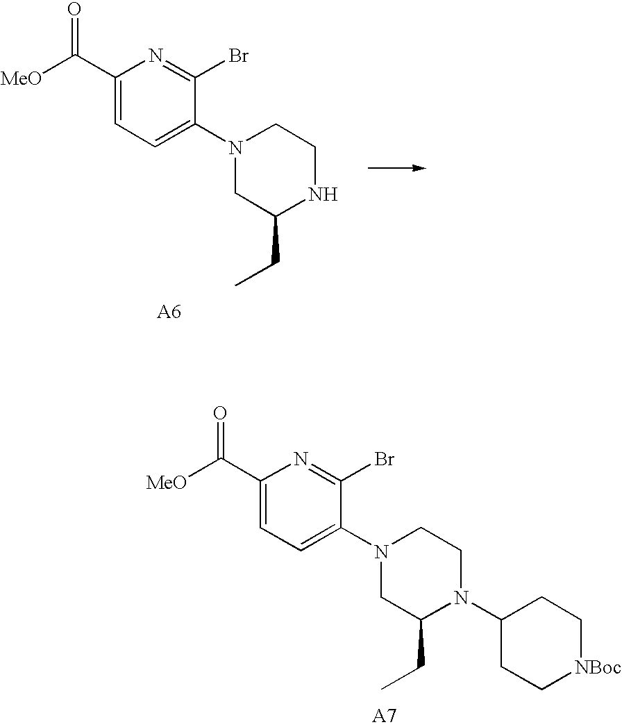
C1(C([MeO])=O)=CC=C(N2CC(CC)NCC2)C(Br)=N1.C1(C([MeO])=O)=CC=C(N2CC(CC)N(C3CC[NBoc]CC3)CC2)C(Br)=N1
